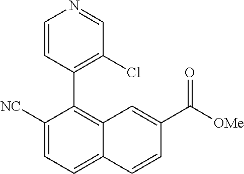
C1([NC])=CC=C2C(=C1C1=C(Cl)C=NC=C1)C=C(C([OMe])=O)C=C2
